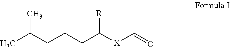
CC(CCCC([X]C=O)[R])C
